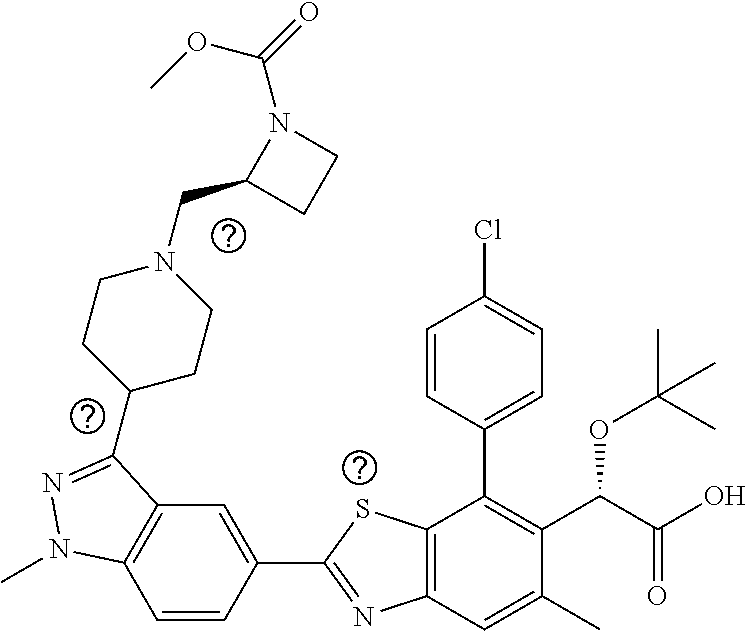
C1=CC(C2=NC3=C(S2)C(C2=CC=C(Cl)C=C2)=C(C(C(O)=O)OC(C)(C)C)C(C)=C3)=CC2=C1N(C)N=C2C1CCN(CC2CCN2C(=O)OC)CC1
